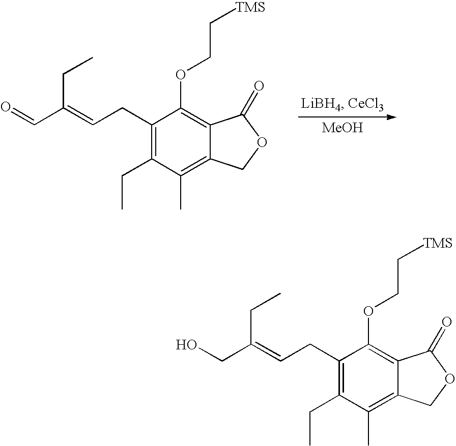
C(=CCC1=C(CC)C(C)=C2C(=C1OCC[TMS])C(=O)OC2)(C=O)CC.[MeOH].C(=CCC1=C(CC)C(C)=C2C(=C1OCC[TMS])C(=O)OC2)(CO)CC
